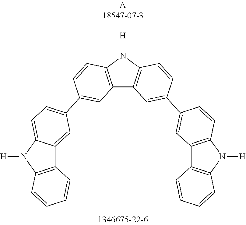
C12=C(N([H])C3=C1C=C(C1=CC4=C(N([H])C5=C4C=CC=C5)C=C1)C=C3)C=CC(C1=CC=C3C(=C1)C1=C(N3[H])C=CC=C1)=C2
